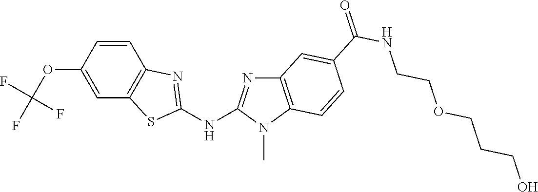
C1(OC(F)(F)F)=CC2=C(C=C1)N=C(NC1=NC3=C(N1C)C=CC(C(NCCOCCCO)=O)=C3)S2
